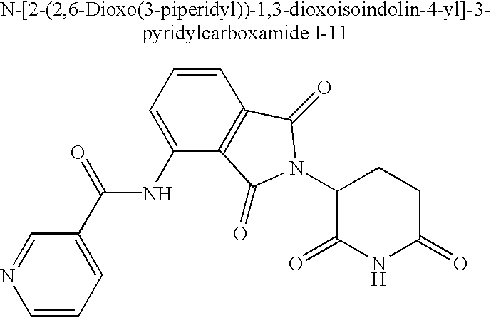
C1=NC=CC=C1C(NC1=CC=CC2=C1C(=O)N(C1C(=O)NC(=O)CC1)C2=O)=O
